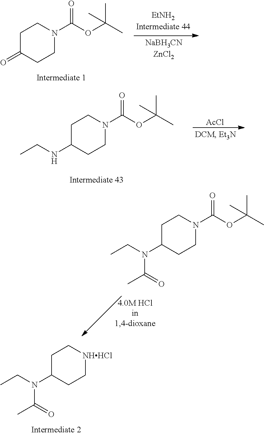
C1C(N(CC)C(C)=O)CC[NHHCl]C1.C1C(=O)CCN(C(=O)OC(C)(C)C)C1.C1C(NCC)CCN(C(=O)OC(C)(C)C)C1.[AcCl].C1C(N(CC)C(C)=O)CCN(C(=O)OC(C)(C)C)C1
